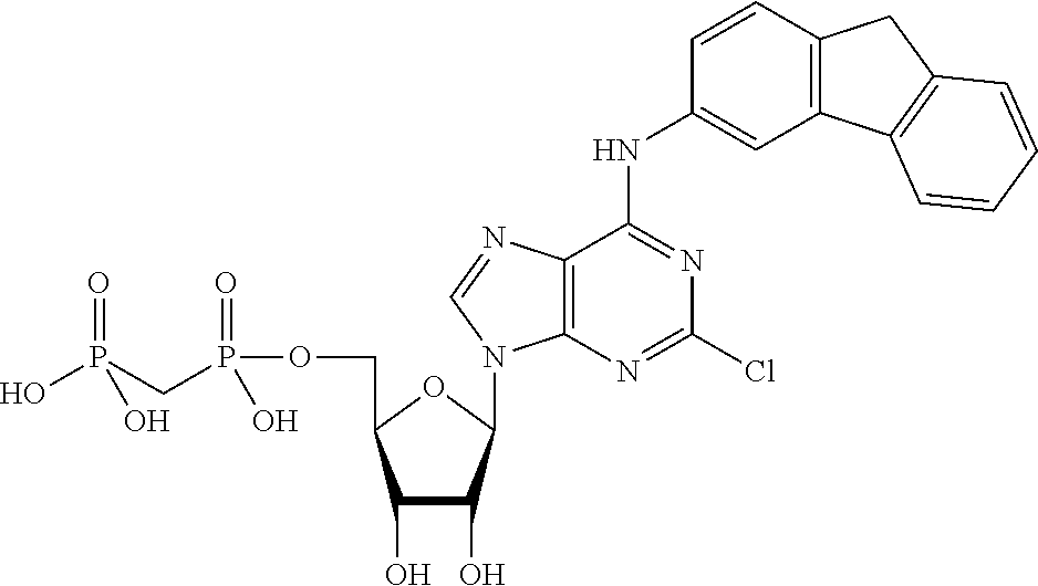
C1(O)C(O)C(N2C3=C(C(NC4=CC5=C(C=C4)CC4=C5C=CC=C4)=NC(Cl)=N3)N=C2)OC1COP(CP(=O)(O)O)(=O)O
